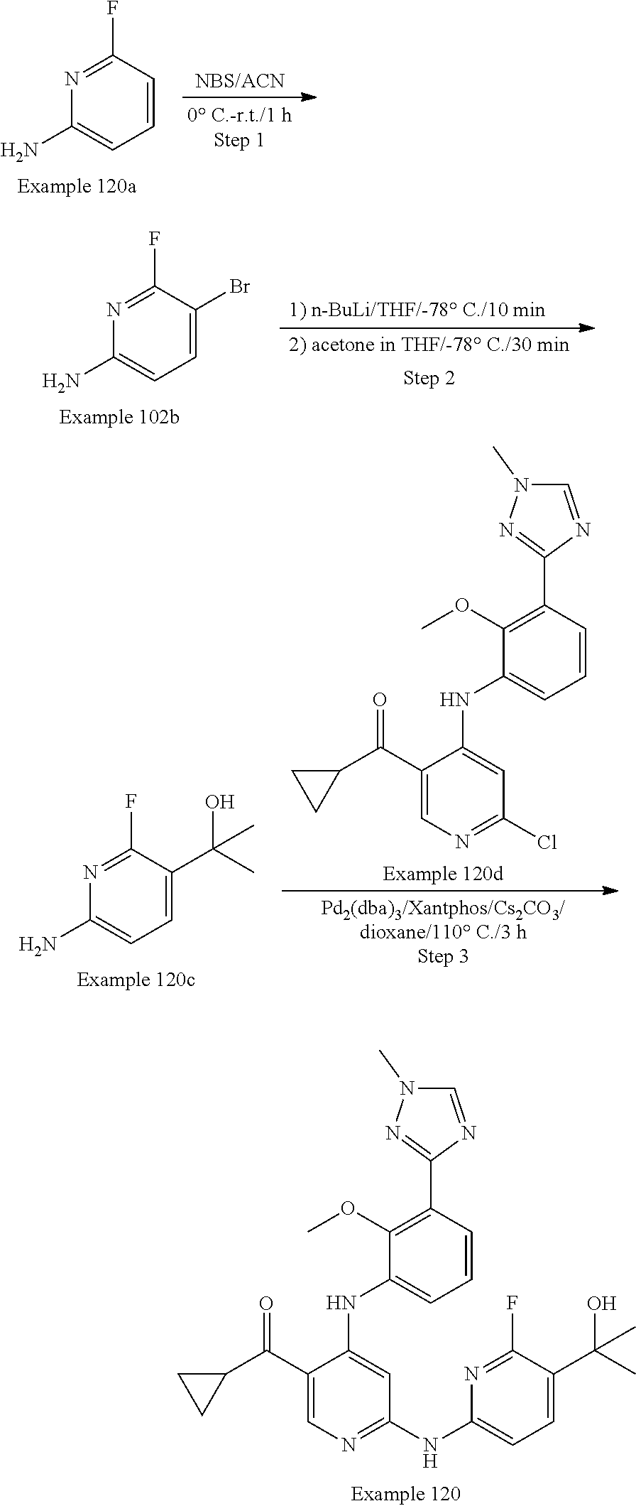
N1=C(F)C=CC=C1N.N1=C(F)C(C(C)(O)C)=CC=C1N.C1(OC)=C(C2=NN(C)C=N2)C=CC=C1NC1=CC(Cl)=NC=C1C(C1CC1)=O.C1(OC)=C(C2=NN(C)C=N2)C=CC=C1NC1=CC(NC2=CC=C(C(C)(O)C)C(F)=N2)=NC=C1C(C1CC1)=O.N1=C(F)C(Br)=CC=C1N
